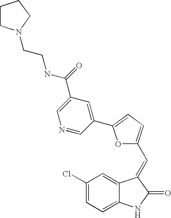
C1(Cl)=CC=C2C(=C1)C(=CC1=CC=C(C3=CC(C(NCCN4CCCC4)=O)=CN=C3)O1)C(=O)N2
